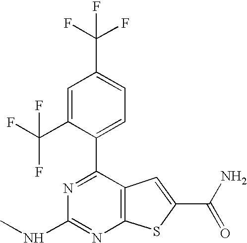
C1=C(C(F)(F)F)C(C2=NC(NC)=NC3=C2C=C(C(=O)N)S3)=CC=C1C(F)(F)F
